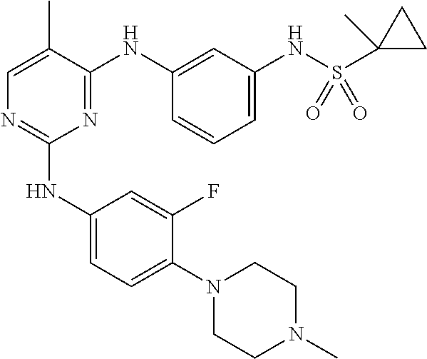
N1(C2=CC=C(NC3=NC=C(C)C(NC4=CC(NS(C5(C)CC5)(=O)=O)=CC=C4)=N3)C=C2F)CCN(C)CC1
